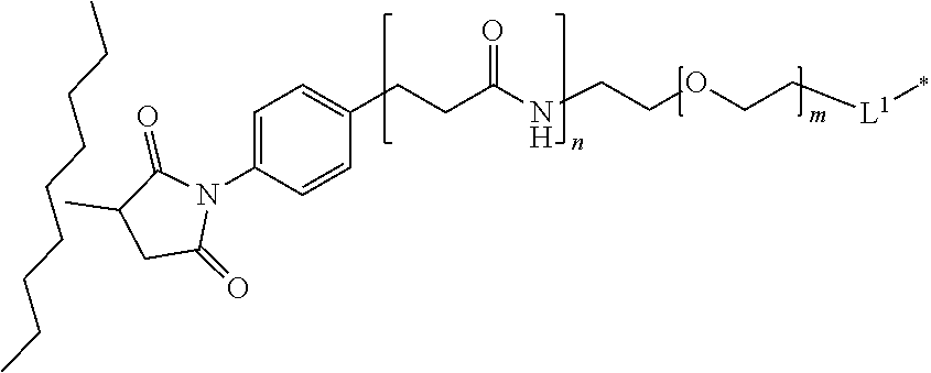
CC1CC(=O)N(C2=CC=C(CCC(NCCOCC[L1]C)=O)C=C2)C1=O.CCCCCCCCC
